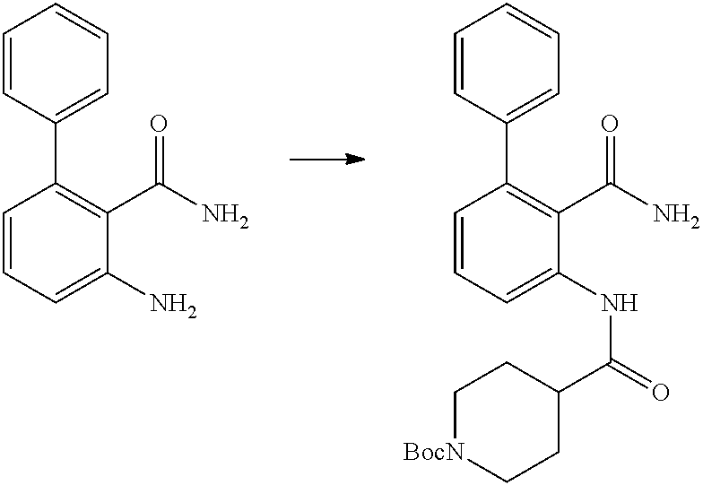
C1=CC=C(N)C(C(N)=O)=C1C1=CC=CC=C1.C1=CC=C(NC(=O)C2CC[BocN]CC2)C(C(N)=O)=C1C1=CC=CC=C1
